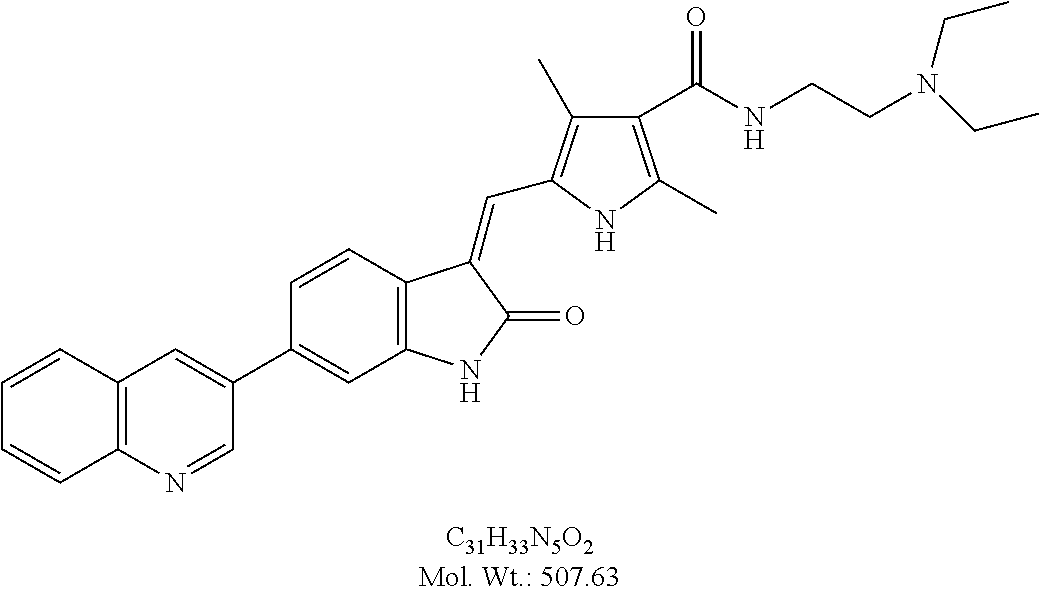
C1=CC2=C(C=C1C1=CC3=C(N=C1)C=CC=C3)NC(=O)C2=CC1=C(C)C(C(NCCN(CC)CC)=O)=C(C)N1
